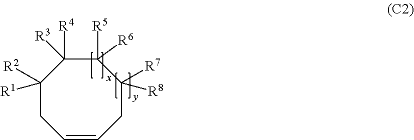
C1=CCC([R7])([R8])C([R5])([R6])C([R4])([R3])C([R2])([R1])C1
